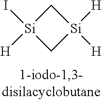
C1[Si]([H])(I)C[Si]1([H])[H]
